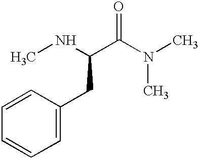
CNC(C(N(C)C)=O)CC1=CC=CC=C1
